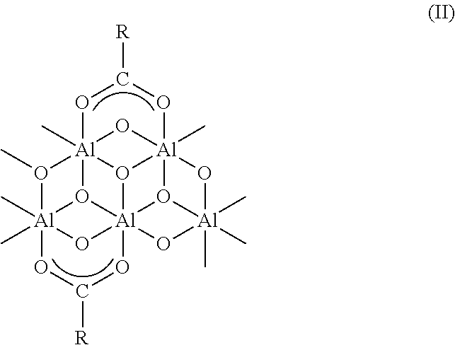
O1[Al]234(C)O(C)[Al]56(C)(C)O2[Al]27(O3[Al]3(C)(O4)(O[Al](C)(C)(C)(O23)O7)OC1[R])(O5)OC([R])O6
